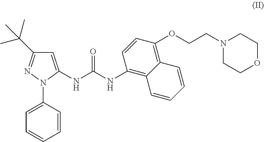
C1=C(NC(NC2=C3C(=C(OCCN4CCOCC4)C=C2)C=CC=C3)=O)N(C2=CC=CC=C2)N=C1C(C)(C)C
